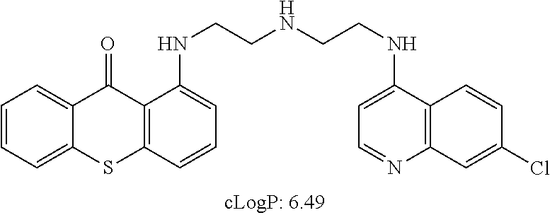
C1=CC=C2C(=C1)C(=O)C1=C(S2)C=CC=C1NCCNCCNC1=CC=NC2=C1C=CC(Cl)=C2
